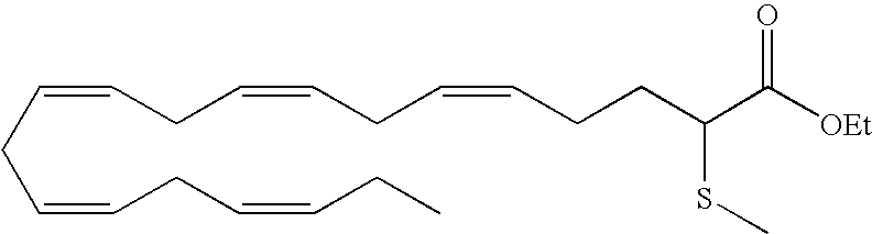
C(=CCC=CCC=CCCC(C([OEt])=O)SC)CC=CCC=CCC
